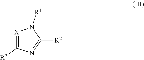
[X]1=C([R3])N=C([R2])N1[R1]
